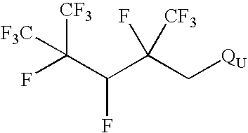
[F3C]C(F)([CF3])C(C(C[QU])([CF3])F)F
